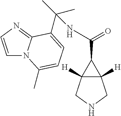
C12([H])C([H])(CNC1)C2C(=O)NC(C1=CC=C(C)N2C=CN=C21)(C)C
